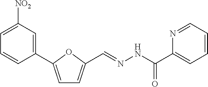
C1=C([NO2])C=C(C2=CC=C(C=NNC(C3=CC=CC=N3)=O)O2)C=C1
